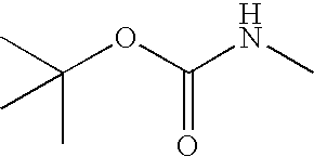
CC(OC(NC)=O)(C)C
